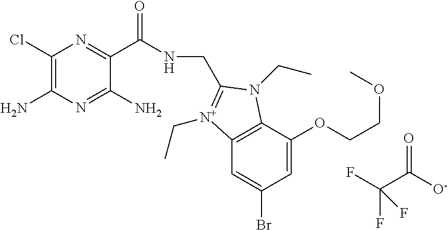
C1(Cl)=C(N)N=C(N)C(C(NCC2=[N+](CC)C3=C(C(OCCOC)=CC(Br)=C3)N2CC)=O)=N1.O=C([O-])C(F)(F)F
